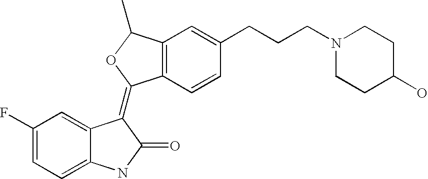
C12=C(C=CC(CCCN3CCC(O)CC3)=C1)C(=C1C3=CC(F)=CC=C3NC1=O)OC2C
